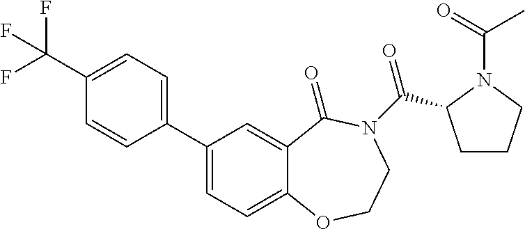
C1(C2=CC=C(C(F)(F)F)C=C2)=CC=C2C(=C1)C(=O)N(C(=O)C1CCCN1C(=O)C)CCO2
